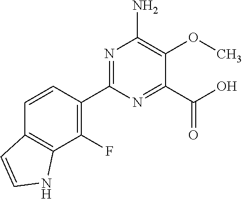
C1=CC(C2=NC(N)=C(OC)C(C(O)=O)=N2)=C(F)C2=C1C=CN2
